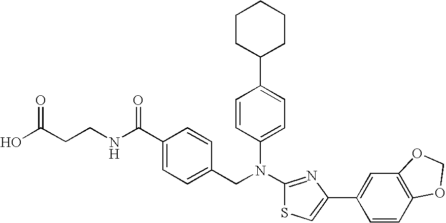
C1(C2=CC=C(N(C3=NC(C4=CC5=C(C=C4)OCO5)=CS3)CC3=CC=C(C(NCCC(O)=O)=O)C=C3)C=C2)CCCCC1
